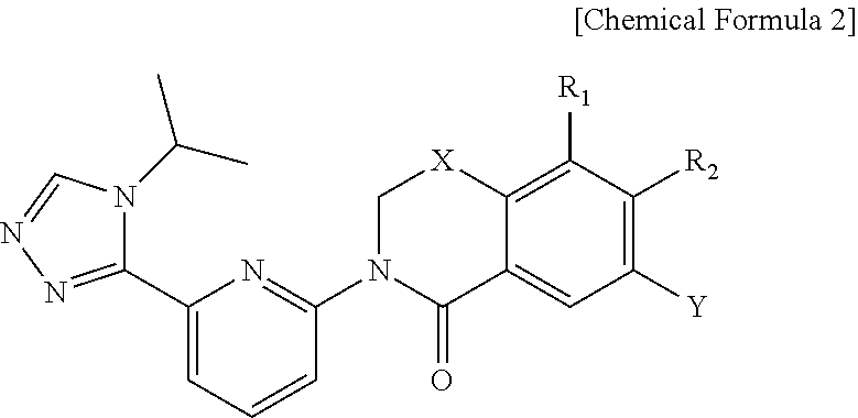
C1(C2=NN=CN2C(C)C)=CC=CC(N2C(=O)C3=CC([Y])=C([R2])C([R1])=C3[X]C2)=N1
